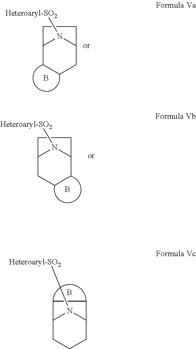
C12CCCC(N1[Heteroaryl-SO2])CC2.B.C12CCCC(N1[Heteroaryl-SO2])CC2.B.C12CCCC(N1[Heteroaryl-SO2])CC2.B
